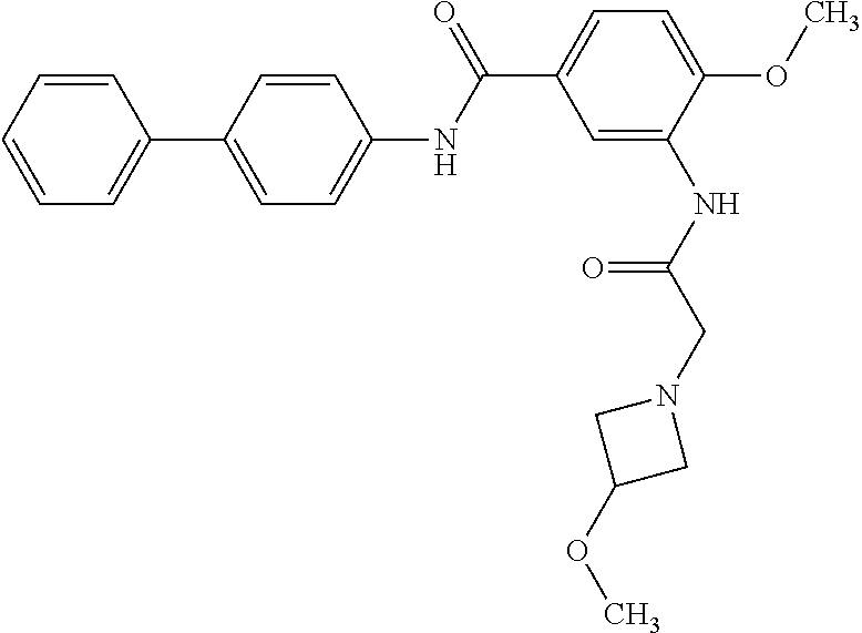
C1=CC=CC=C1C1=CC=C(NC(C2=CC=C(OC)C(NC(CN3CC(OC)C3)=O)=C2)=O)C=C1
